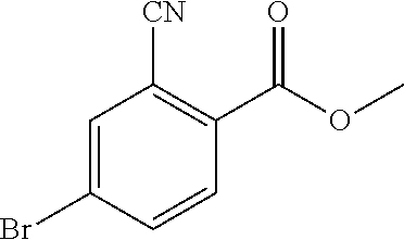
C1=C(Br)C=CC(C(OC)=O)=C1[CN]
